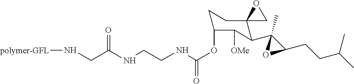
C(OC1CCC2(C(C3(C)C(CCC(C)C)O3)C1[OMe])CO2)(=O)NCCNC(CN[polymer-GFL])=O
